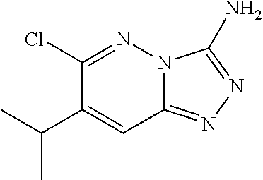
N12C(=NN=C1N)C=C(C(C)C)C(Cl)=N2
